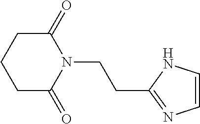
C(N1C(=O)CCCC1=O)CC1=NC=CN1
